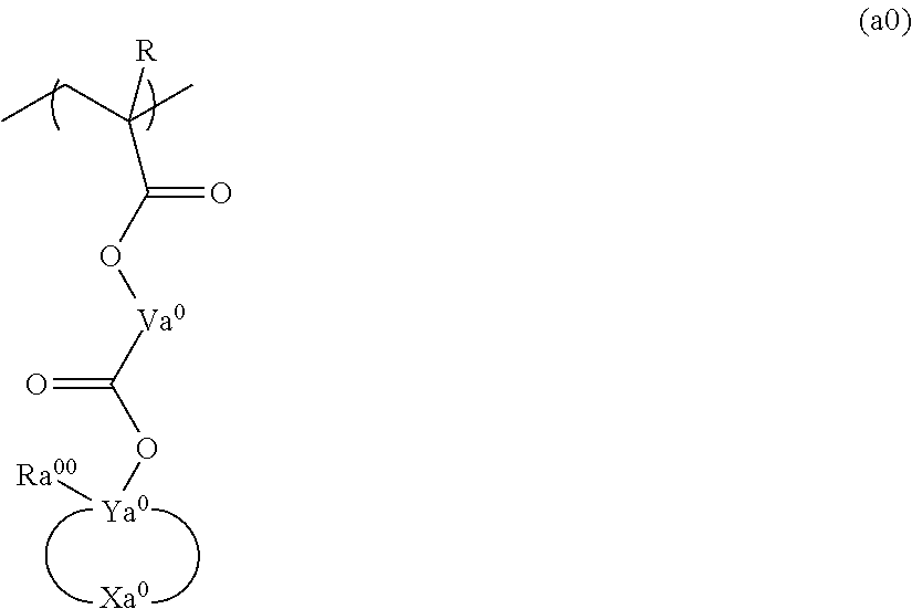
[Xa0].O([Va0]C(O[Ya0][Ra00])=O)C(=O)C(C)(CC)[R]
